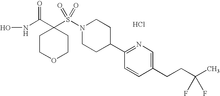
N1(S(C2(C(NO)=O)CCOCC2)(=O)=O)CCC(C2=NC=C(CCC(C)(F)F)C=C2)CC1.Cl
